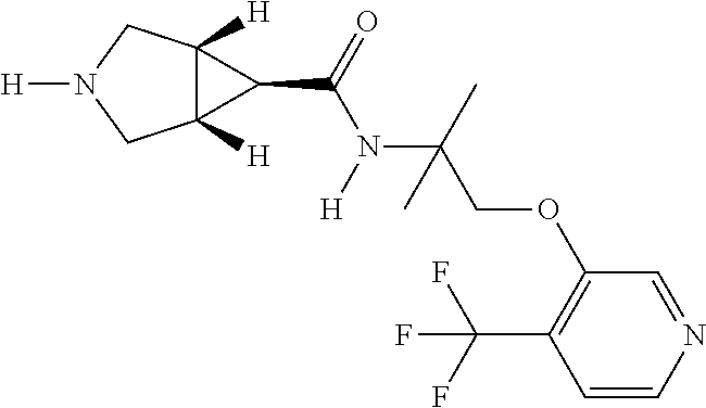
C12([H])C([H])(CN([H])C1)C2C(=O)N([H])C(C)(COC1=C(C(F)(F)F)C=CN=C1)C
